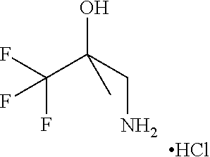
OC(CN)(C(F)(F)F)C.Cl
